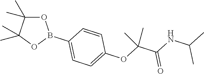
O1C(C)(C)C(C)(C)OB1C1=CC=C(OC(C(NC(C)C)=O)(C)C)C=C1
